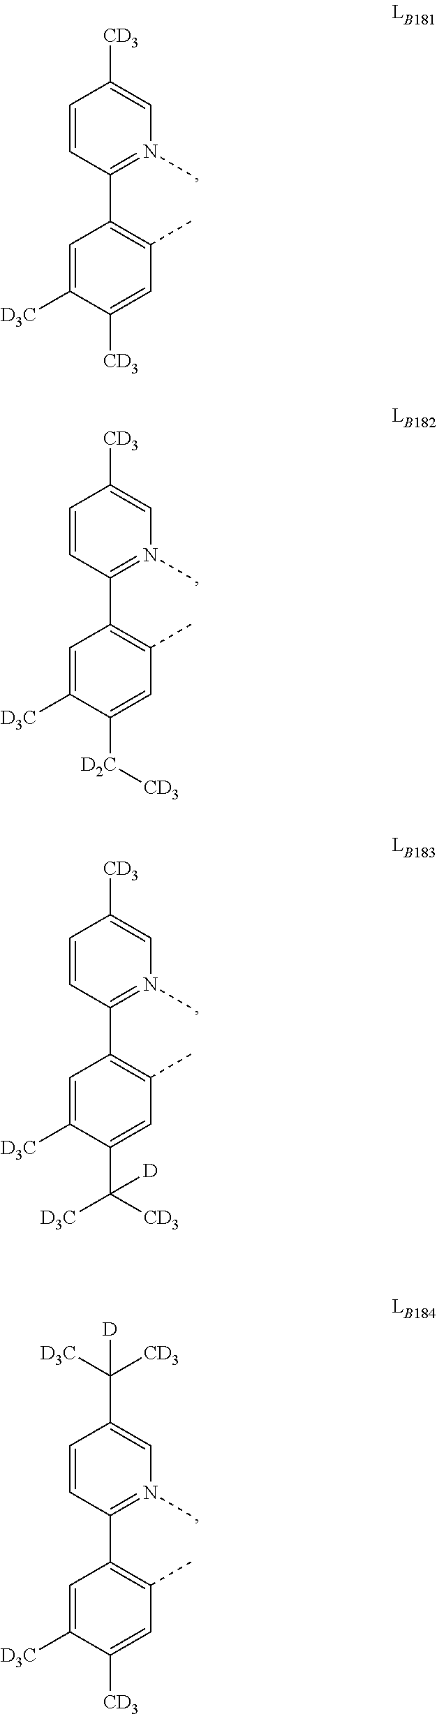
C1=CC(C2=C(C)C=C([CD3])C([D3C])=C2)=N(C)C=C1[CD3].C1=CC(C2=C(C)C=C([D2C][CD3])C([D3C])=C2)=N(C)C=C1[CD3].C1=CC(C2=C(C)C=C(C([CD3])([D3C])[D])C([D3C])=C2)=N(C)C=C1[CD3].C1=CC(C2=C(C)C=C([CD3])C([D3C])=C2)=N(C)C=C1C([D])([D3C])[CD3]
